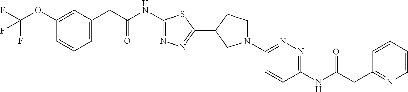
C1=CN=C(CC(NC2=NN=C(N3CCC(C4=NN=C(NC(CC5=CC=CC(OC(F)(F)F)=C5)=O)S4)C3)C=C2)=O)C=C1
